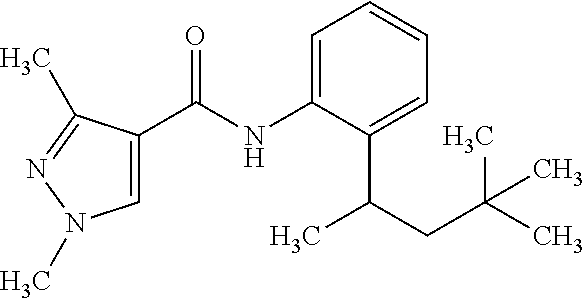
C1=C(NC(=O)C2=CN(C)N=C2C)C(C(CC(C)(C)C)C)=CC=C1
